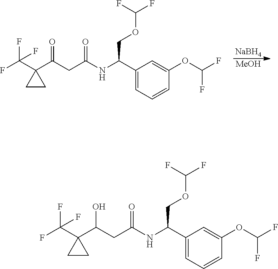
C1(C(NC(CC(C2(C(F)(F)F)CC2)O)=O)COC(F)F)=CC=CC(OC(F)F)=C1.C1(C(NC(CC(C2(C(F)(F)F)CC2)=O)=O)COC(F)F)=CC=CC(OC(F)F)=C1.[NaBH4].[MeOH]
